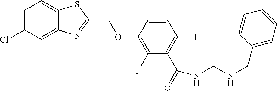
C1=C(Cl)C=C2C(=C1)SC(COC1=C(F)C(C(=O)NCNCC3=CC=CC=C3)=C(F)C=C1)=N2
